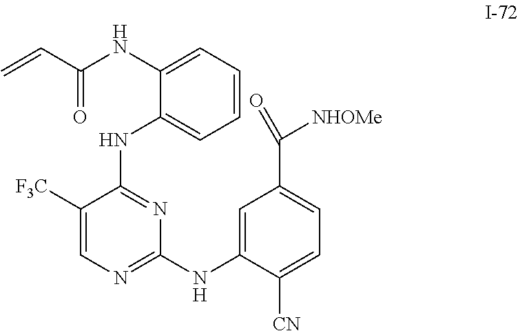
C1([F3C])=CN=C(NC2=CC(C(=O)[NHOMe])=CC=C2[CN])N=C1NC1=CC=CC=C1NC(C=C)=O
